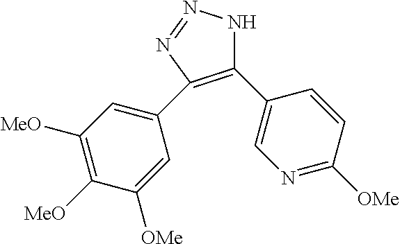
C1(C2=CN=C([OMe])C=C2)=C(C2=CC([MeO])=C([MeO])C([OMe])=C2)N=NN1
